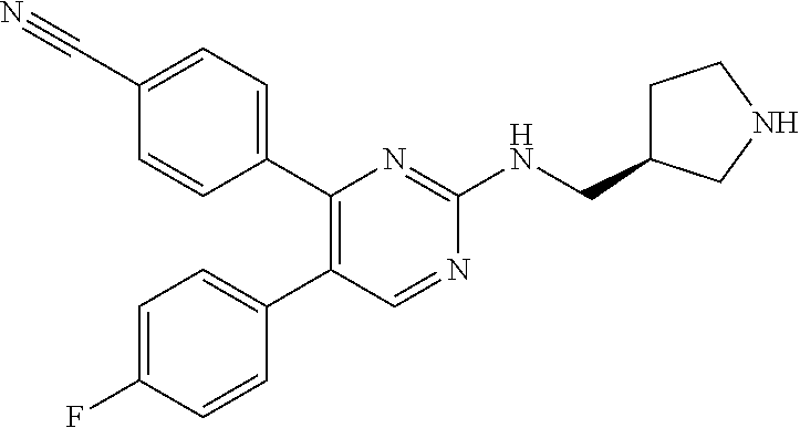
C1(C2=C(C3=CC=C(F)C=C3)C=NC(NCC3CCNC3)=N2)=CC=C(C#N)C=C1
